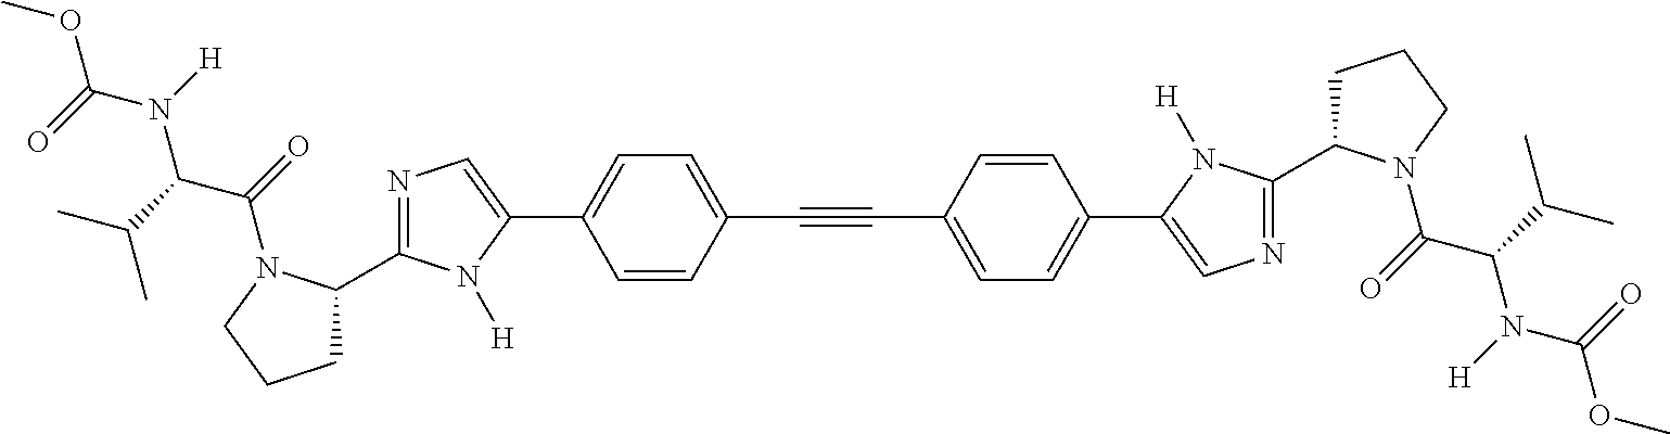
C1=CC(C#CC2=CC=C(C3=CN=C(C4CCCN4C(=O)C(C(C)C)N(C(OC)=O)[H])N3[H])C=C2)=CC=C1C1=CN=C(C2CCCN2C(=O)C(C(C)C)N(C(OC)=O)[H])N1[H]
